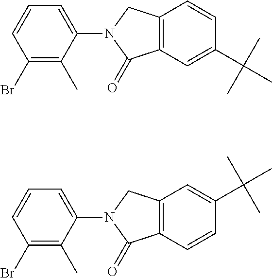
C1=CC2=C(C=C1C(C)(C)C)C(=O)N(C1=CC=CC(Br)=C1C)C2.C1(C(C)(C)C)=CC2=C(C=C1)C(=O)N(C1=CC=CC(Br)=C1C)C2
